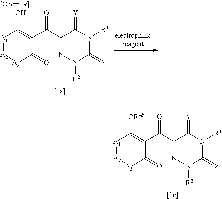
[A1]1[A2][A3]C(=O)C(C(C2=NN([R2])C(=[Z])N([R1])C2=[Y])=O)=C1[OR4b].[A1]1[A2][A3]C(=O)C(C(C2=NN([R2])C(=[Z])N([R1])C2=[Y])=O)=C1O
